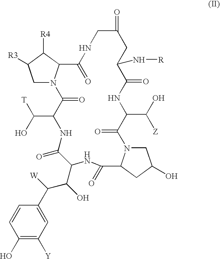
C1(O)=C([Y])C=C(C(C(C2C(=O)NC(C([T])O)C(=O)N3CC([R3])C([R4])C3C(=O)NCC(=O)CC(N[R])C(=O)NC(C(O)[Z])C(=O)N3CC(O)CC3C(=O)N2)O)[W])C=C1
